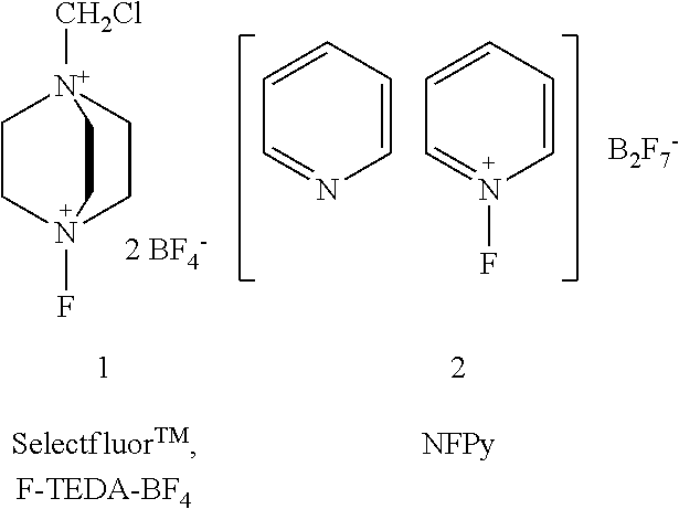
C1=CC=CC=N1.C1=CC=CC=N1F.[B2F7-].C1CN2(F)CC[N+]1([CH2Cl])CC2
